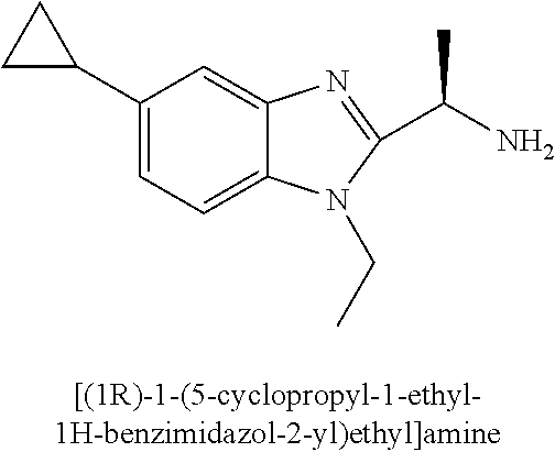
C1(C2CC2)=CC=C2C(=C1)N=C(C(C)N)N2CC
